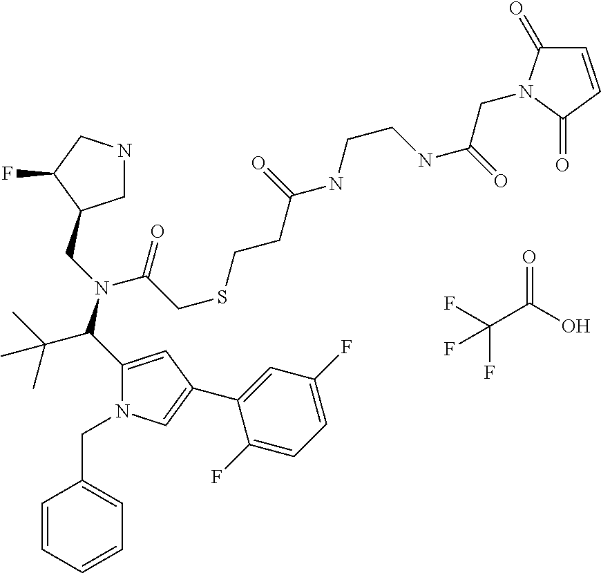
FC(F)(C(=O)O)F.C1NCC(F)C1CN(C(C(C)(C)C)C1=CC(C2=CC(F)=CC=C2F)=CN1CC1=CC=CC=C1)C(CSCCC(=O)NCCNC(=O)CN1C(=O)C=CC1=O)=O
